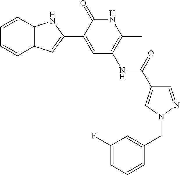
C1=CC2=C(C=C1)C=C(C1=CC(NC(=O)C3=CN(CC4=CC(F)=CC=C4)N=C3)=C(C)NC1=O)N2
